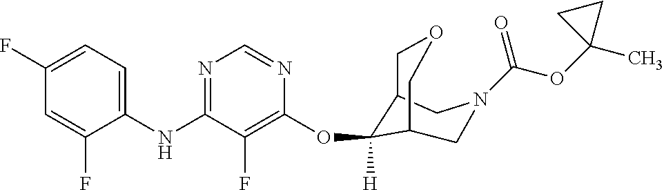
C1(NC2=NC=NC(OC3([H])C4COCC3CN(C(OC3(C)CC3)=O)C4)=C2F)=CC=C(F)C=C1F
